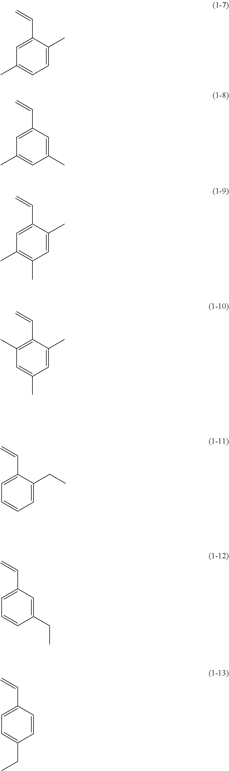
C1=C(C)C(C=C)=CC(C)=C1.C1(C)=CC(C=C)=CC(C)=C1.C1=C(C)C(C=C)=CC(C)=C1C.C1=C(C)C(C=C)=C(C)C=C1C.C1=C(CC)C(C=C)=CC=C1.C1(CC)=CC(C=C)=CC=C1.C1=CC(C=C)=CC=C1CC
